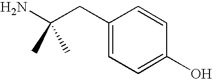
C1(CC(N)(C)C)=CC=C(O)C=C1
